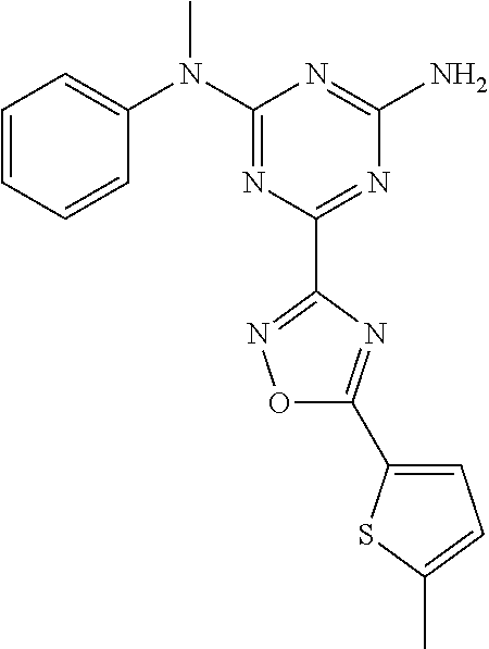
C1=CC=CC(N(C2=NC(C3=NOC(C4=CC=C(C)S4)=N3)=NC(N)=N2)C)=C1
